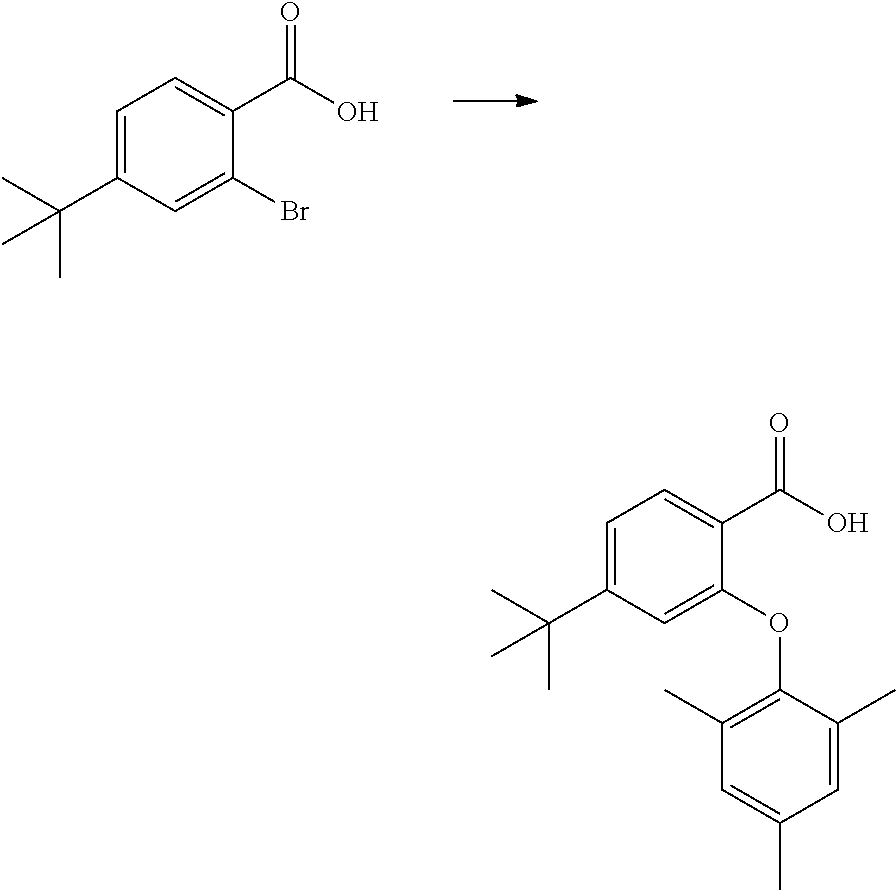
C1=C(C(C)(C)C)C=C(Br)C(C(O)=O)=C1.C1=C(C(C)(C)C)C=C(OC2=C(C)C=C(C)C=C2C)C(C(O)=O)=C1
